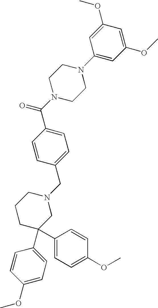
C1=C(C(N2CCN(C3=CC(OC)=CC(OC)=C3)CC2)=O)C=CC(CN2CCCC(C3=CC=C(OC)C=C3)(C3=CC=C(OC)C=C3)C2)=C1
